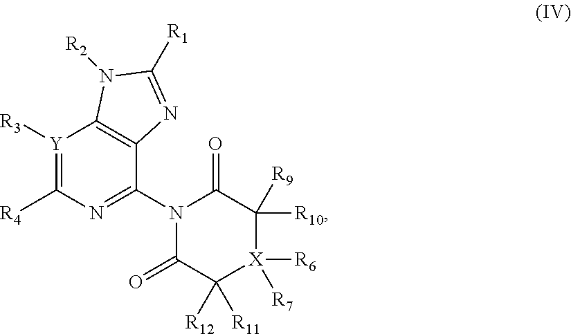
C1(N2C(=O)C([R12])([R11])[X]([R7])([R6])C([R10])([R9])C2=O)=NC([R4])=[Y]([R3])C2=C1N=C([R1])N2[R2]
